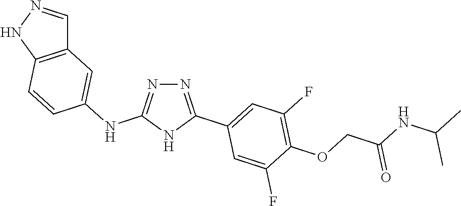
N1=C(C2=CC(F)=C(OCC(NC(C)C)=O)C(F)=C2)NC(NC2=CC3=C(NN=C3)C=C2)=N1
